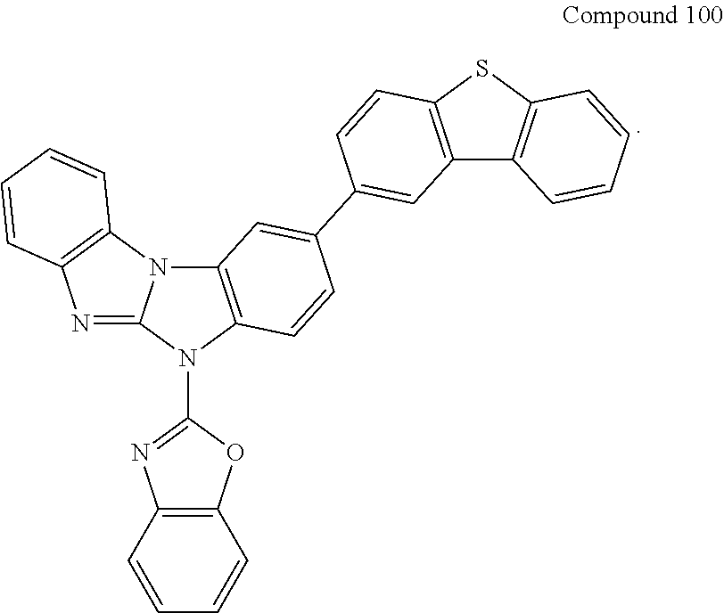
N1(C2=NC3=C(O2)C=CC=C3)C2=C(N3C1=NC1=C3C=CC=C1)C=C(C1=CC3=C(C=C1)SC1=C3C=CC=C1)C=C2
